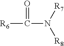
[R6]C(N([R8])[R7])=O
